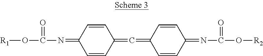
C1=CC(=C=C2C=CC(=NC(O[R2])=O)C=C2)C=CC1=NC(O[R1])=O
